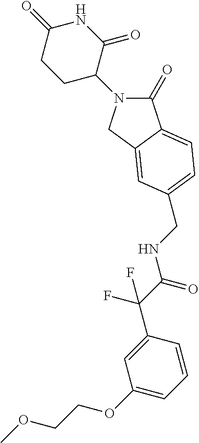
C1(=O)N(C2C(=O)NC(=O)CC2)CC2=CC(CNC(C(F)(F)C3=CC(OCCOC)=CC=C3)=O)=CC=C12
